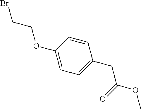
BrCCOC1=CC=C(CC(OC)=O)C=C1
